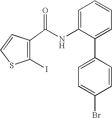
C1(I)=C(C(NC2=CC=CC=C2C2=CC=C(Br)C=C2)=O)C=CS1
